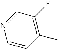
C1=CC(C)=C(F)C=N1
